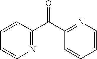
N1=C(C(C2=NC=CC=C2)=O)C=CC=C1
